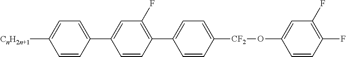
C1=C(C2=CC(F)=C(C3=CC=C([CF2]OC4=CC(F)=C(F)C=C4)C=C3)C=C2)C=CC([CnH2n+1])=C1
